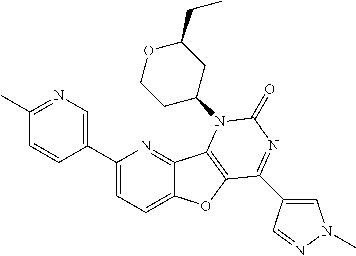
C1(C2=CC=C3C(=N2)C2=C(O3)C(C3=CN(C)N=C3)=NC(=O)N2C2CCOC(CC)C2)=CN=C(C)C=C1
